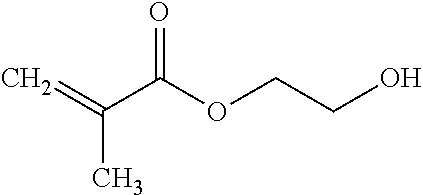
C=C(C(OCCO)=O)C
